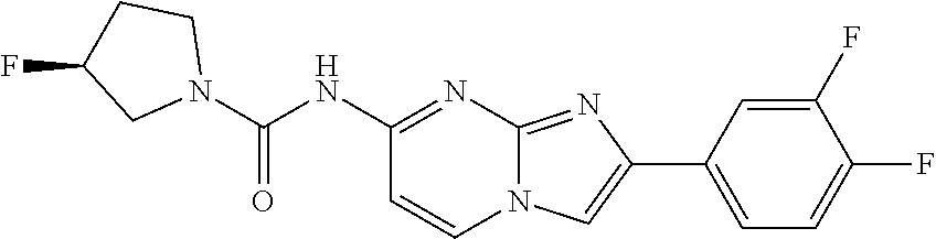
C1(F)=CC(C2=CN3C(=N2)N=C(NC(N2CCC(F)C2)=O)C=C3)=CC=C1F
